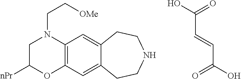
C1C([nPr])OC2=C(N1CC[OMe])C=C1C(=C2)CCNCC1.OC(=O)C=CC(O)=O
